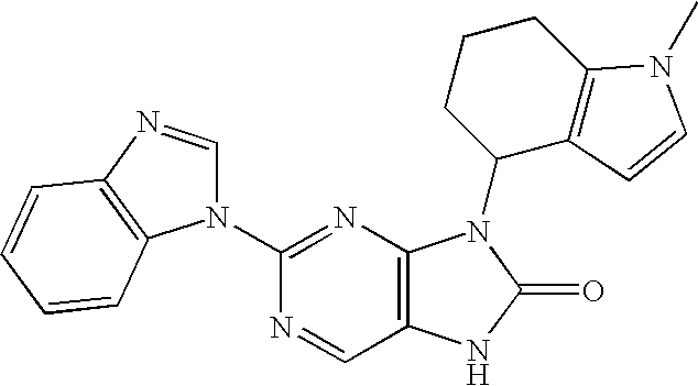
C1(N2C=NC3=C2C=CC=C3)=NC2=C(C=N1)NC(=O)N2C1C2=C(CCC1)N(C)C=C2
